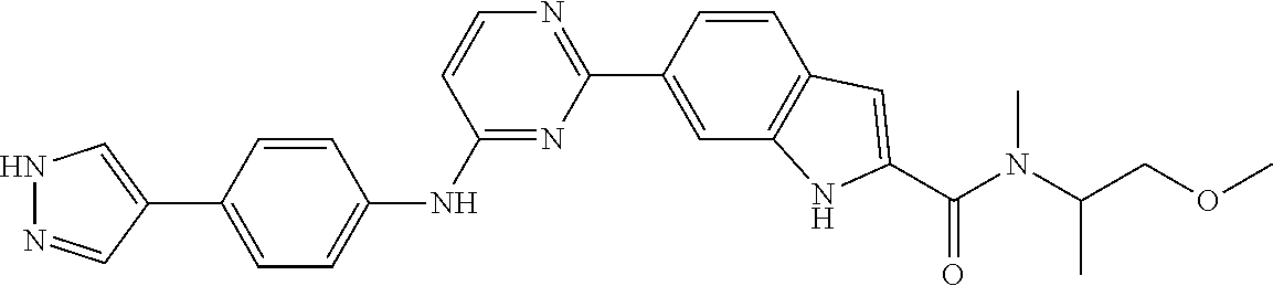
N(C(COC)C)(C(C1=CC2=C(C=C(C3=NC=CC(NC4=CC=C(C5=CNN=C5)C=C4)=N3)C=C2)N1)=O)C
